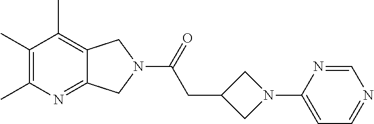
C1(C)=C(C)N=C2C(=C1C)CN(C(=O)CC1CN(C3=CC=NC=N3)C1)C2
